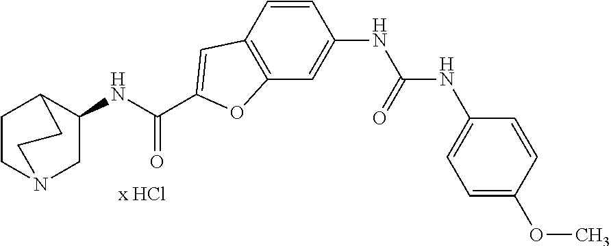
C(NC1C2CCN(C1)CC2)(=O)C1=CC2=C(C=C(NC(NC3=CC=C(OC)C=C3)=O)C=C2)O1
